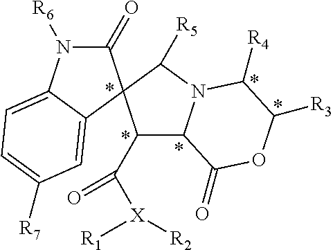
C1(=O)N([R6])C2=CC=C([R7])C=C2C12C(C([X]([R1])[R2])=O)C1N(C2[R5])C([R4])C([R3])OC1=O
